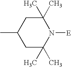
CC1CC(C)(C)N([E])C(C)(C)C1
